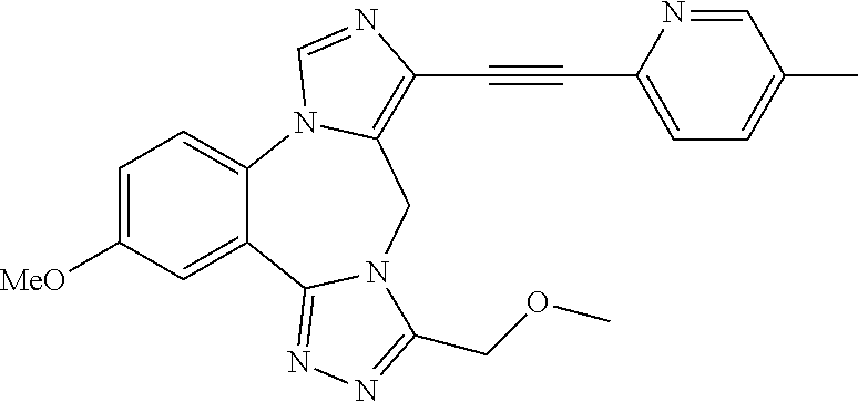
C1=C([MeO])C=C2C(=C1)N1C(=C(C#CC3=CC=C(C)C=N3)N=C1)CN1C2=NN=C1COC
